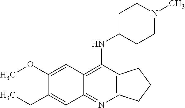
C1(OC)=CC2=C(NC3CCN(C)CC3)C3=C(N=C2C=C1CC)CCC3
